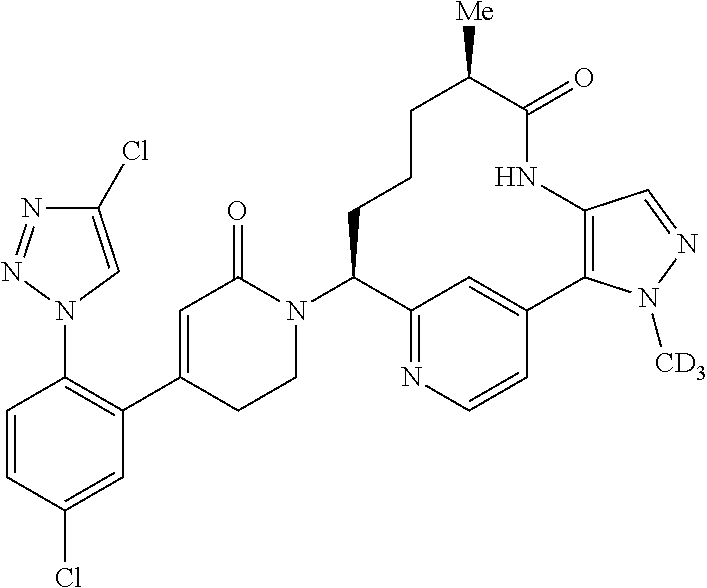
C1=CC(Cl)=CC(C2=CC(=O)N(C3C4=NC=CC(=C4)C4=C(NC(=O)C([Me])CCC3)C=NN4[CD3])CC2)=C1N1C=C(Cl)N=N1
